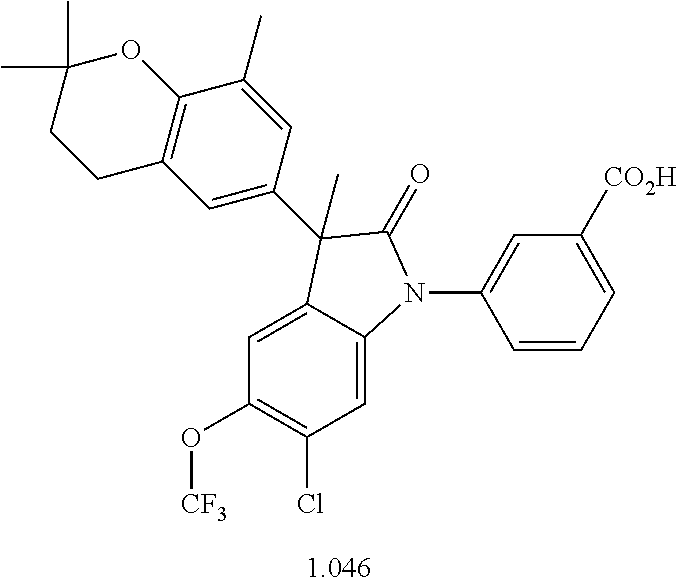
C1=C2C(=CC(Cl)=C1O[CF3])N(C1=CC([CO2H])=CC=C1)C(=O)C2(C)C1=CC2=C(C(C)=C1)OC(C)(C)CC2
